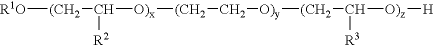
[R1O][(CH2]C([O)x][(CH2]C[O)y][(CH2]C([O)z][H])[R3])[R2]
